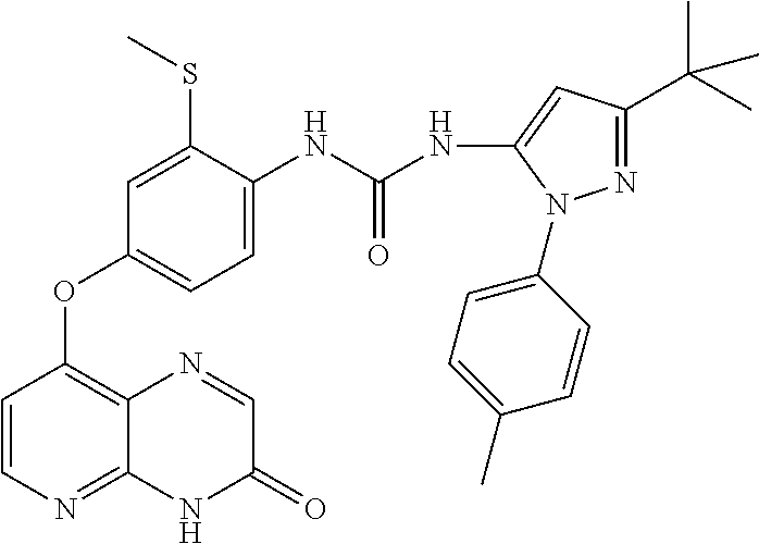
C1=CN=C2C(=C1OC1=CC=C(NC(NC3=CC(C(C)(C)C)=NN3C3=CC=C(C)C=C3)=O)C(SC)=C1)N=CC(=O)N2
